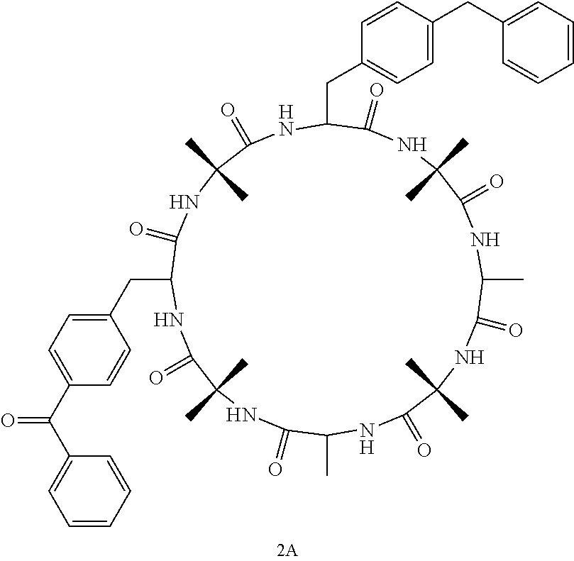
N1C(C)(C)C(=O)NC(C)C(=O)NC(C)(C)C(=O)NC(C)C(=O)NC(C)(C)C(=O)NC(CC2=CC=C(C(C3=CC=CC=C3)=O)C=C2)C(=O)NC(C)(C)C(=O)NC(CC2=CC=C(CC3=CC=CC=C3)C=C2)C1=O
